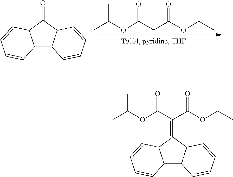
CC(OC(CC(OC(C)C)=O)=O)C.C12C3C(C(=O)C1C=CC=C2)C=CC=C3.CC(OC(=O)C(C(OC(C)C)=O)=C1C2C(C3C1C=CC=C3)C=CC=C2)C
